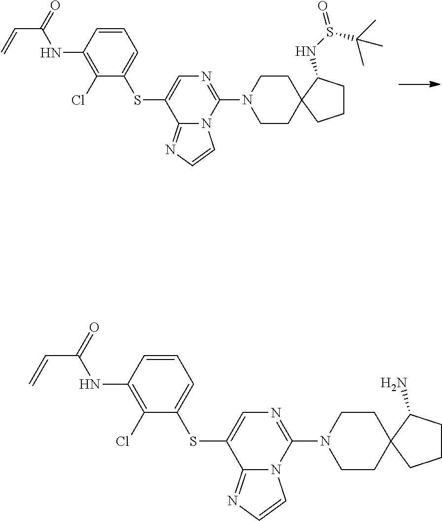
C1=CC(NC(C=C)=O)=C(Cl)C(SC2=CN=C(N3CCC4(CC3)CCCC4NS(C(C)(C)C)=O)N3C2=NC=C3)=C1.C1=CC(NC(C=C)=O)=C(Cl)C(SC2=CN=C(N3CCC4(CC3)CCCC4N)N3C2=NC=C3)=C1
